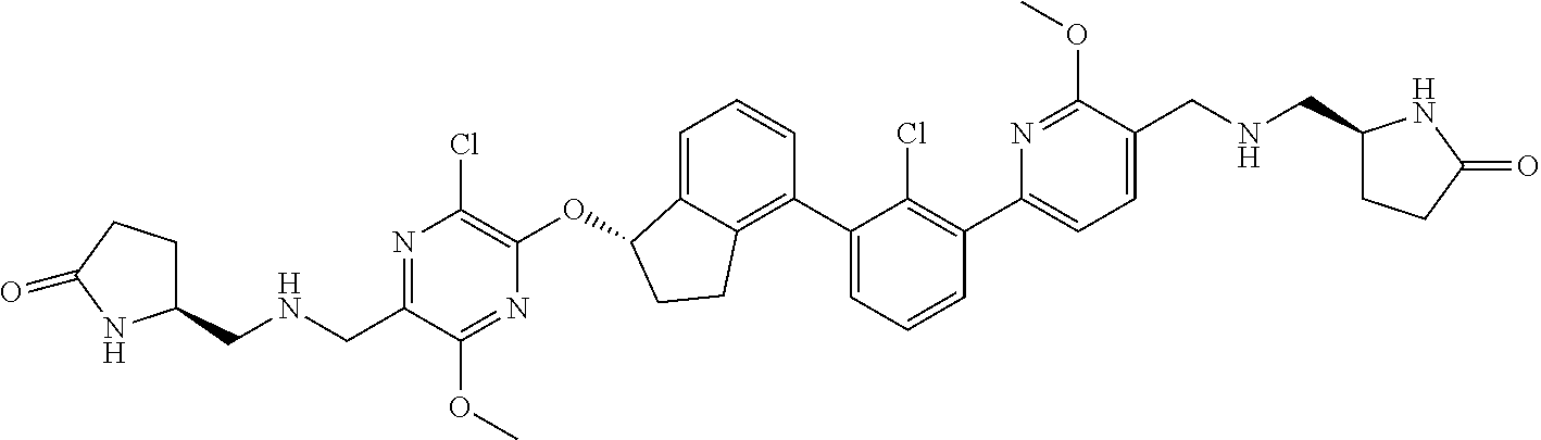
O(C1C2=CC=CC(C3=CC=CC(C4=CC=C(CNCC5CCC(=O)N5)C(OC)=N4)=C3Cl)=C2CC1)C1=C(Cl)N=C(CNCC2CCC(=O)N2)C(OC)=N1
